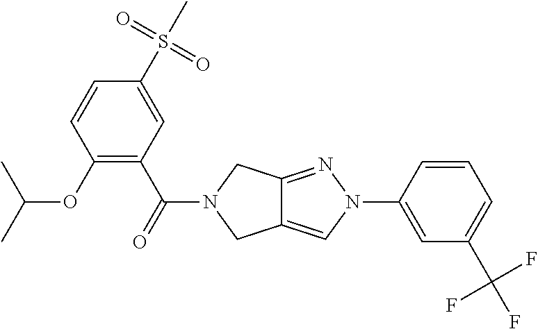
C1(S(C)(=O)=O)=CC(C(=O)N2CC3=CN(C4=CC(C(F)(F)F)=CC=C4)N=C3C2)=C(OC(C)C)C=C1
